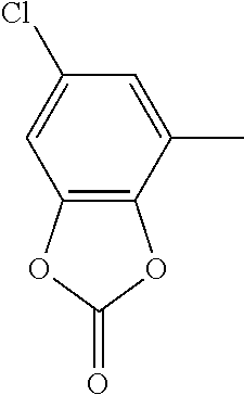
CC1=CC(Cl)=CC2=C1OC(=O)O2
